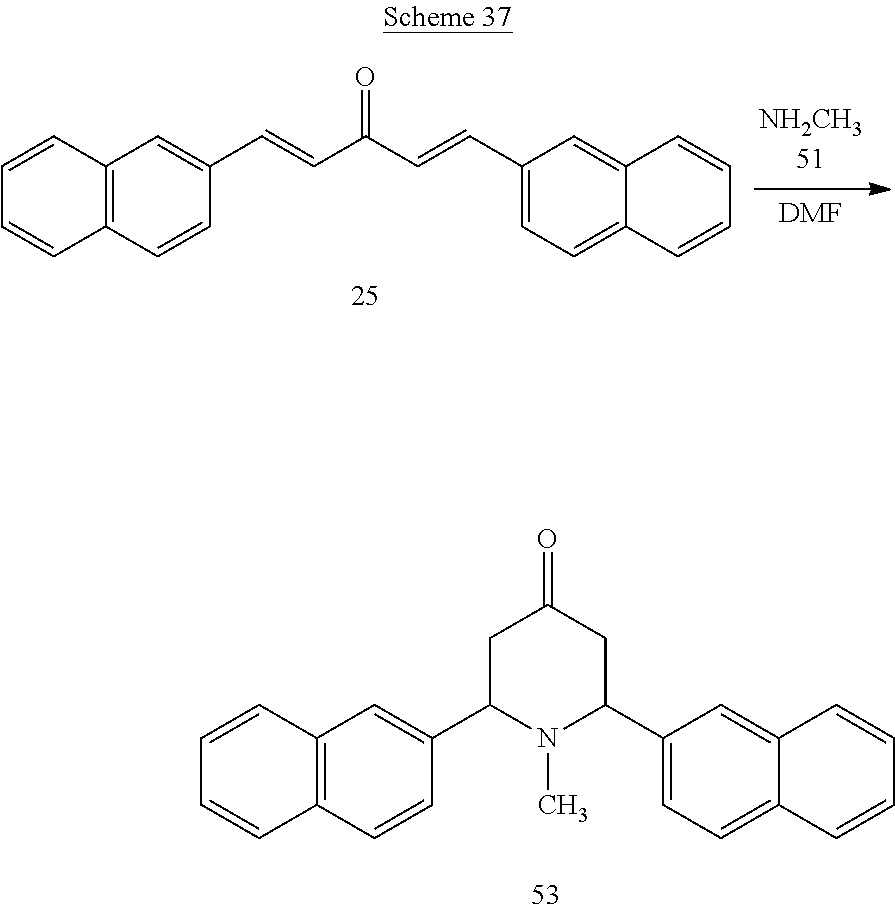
C1C(C2=CC3=C(C=C2)C=CC=C3)N(C)C(C2=CC=C3C(=C2)C=CC=C3)CC1=O.[DMF].C12=C(C=CC(C=CC(C=CC3=CC=C4C(=C3)C=CC=C4)=O)=C1)C=CC=C2
